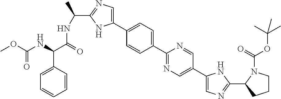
C1(C2=CC=C(C3=NC=C(C4=CN=C(C5CCCN5C(=O)OC(C)(C)C)N4)C=N3)C=C2)=CN=C(C(C)NC(=O)C(NC(OC)=O)C2=CC=CC=C2)N1
